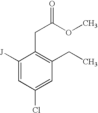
C1([J])=CC(Cl)=CC(CC)=C1CC(=O)OC
